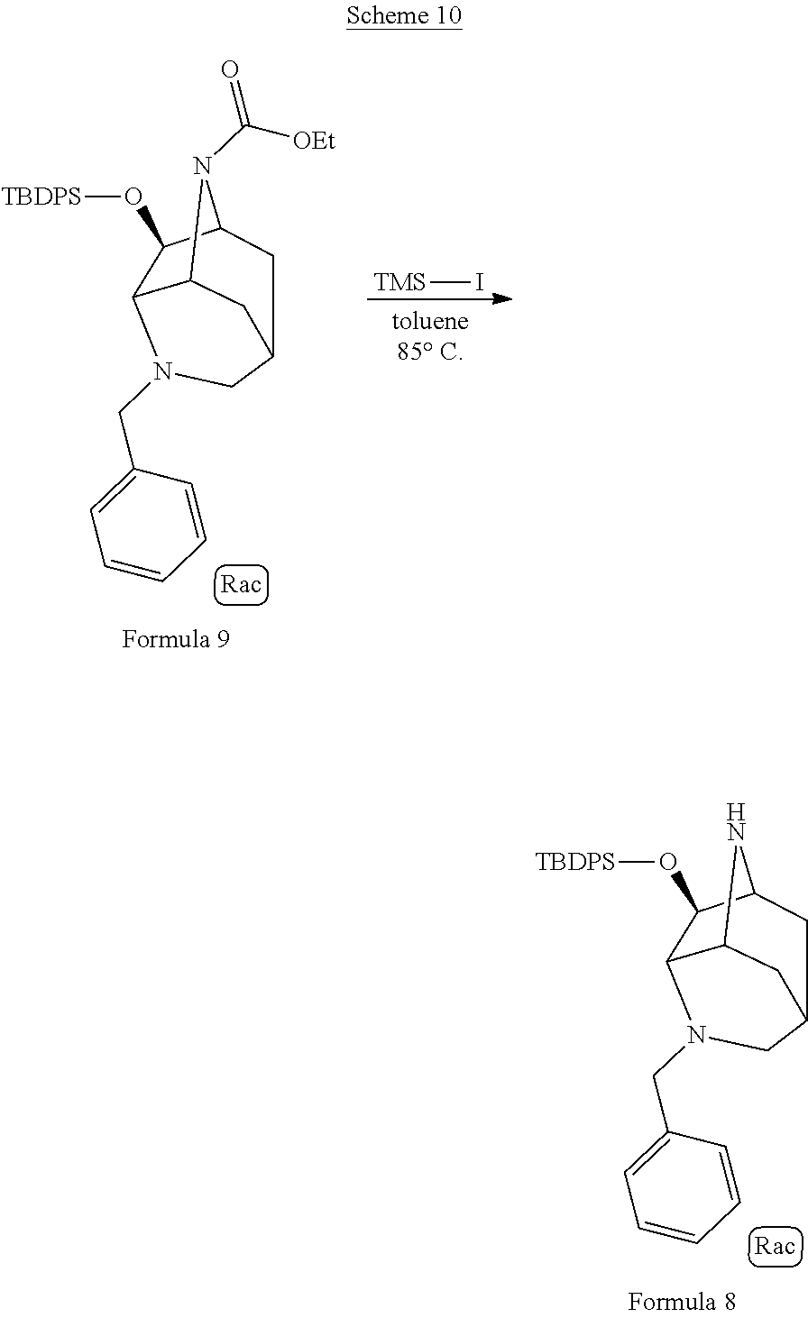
C12C3C(O[TBDPS])C(N1C([OEt])=O)CC(C2)CN3CC1=CC=CC=C1.[TMS]I.C12C3C(O[TBDPS])C(N1)CC(C2)CN3CC1=CC=CC=C1
